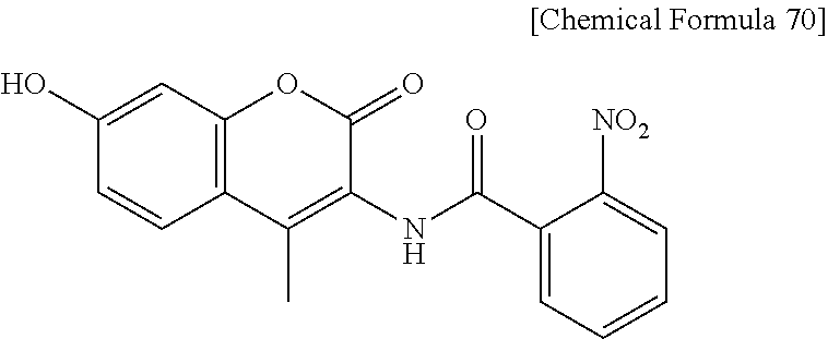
C12=C(C=C(O)C=C1)OC(=O)C(NC(C1=CC=CC=C1[NO2])=O)=C2C
